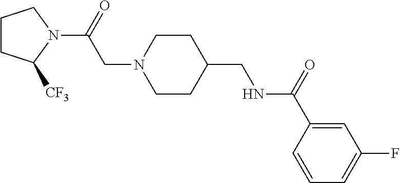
C1CC([CF3])N(C(CN2CCC(CNC(C3=CC(F)=CC=C3)=O)CC2)=O)C1
